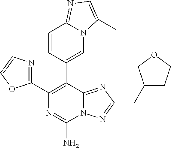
N12C(=NC(CC3CCOC3)=N1)C(C1=CN3C(=NC=C3C)C=C1)=C(C1=NC=CO1)N=C2N
